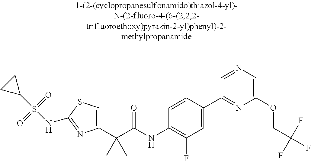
C1(C(C(NC2=C(F)C=C(C3=NC(OCC(F)(F)F)=CN=C3)C=C2)=O)(C)C)=CSC(NS(C2CC2)(=O)=O)=N1
